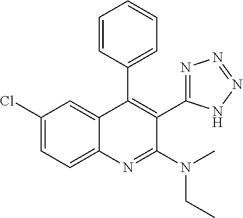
C1(Cl)=CC=C2C(=C1)C(C1=CC=CC=C1)=C(C1=NN=NN1)C(N(C)CC)=N2
